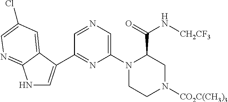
N1C=C(C2=NC(N3CCN([CO2C(CH3)3])CC3C(=O)N[CH2CF3])=CN=C2)C2=CC(Cl)=CN=C12
